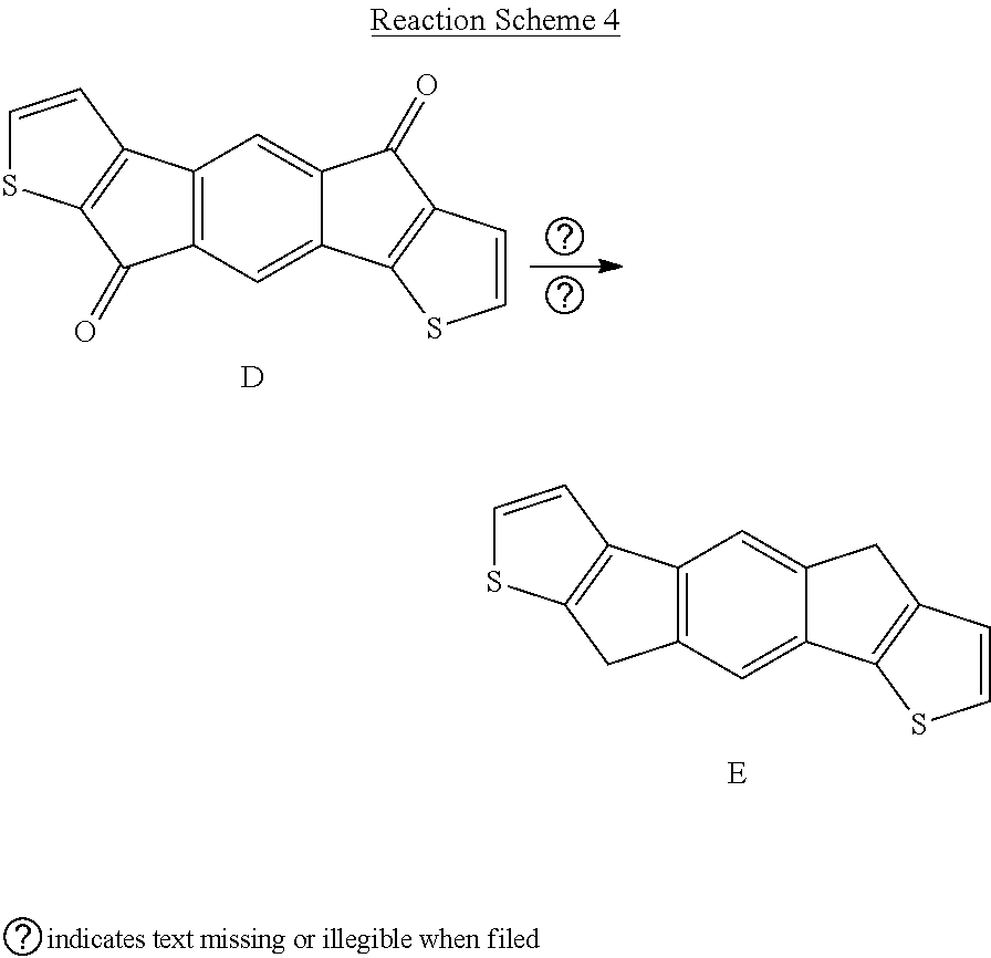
C12=C(C=C3C(=C1)C(=O)C1=C3SC=C1)C(=O)C1=C2C=CS1.[D].C12=C(C=C3C(=C1)CC1=C3SC=C1)CC1=C2C=CS1.[E]
